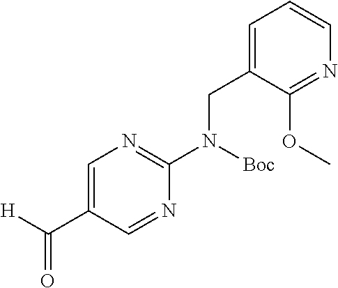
[H]C(C1=CN=C(N(CC2=CC=CN=C2OC)[Boc])N=C1)=O
